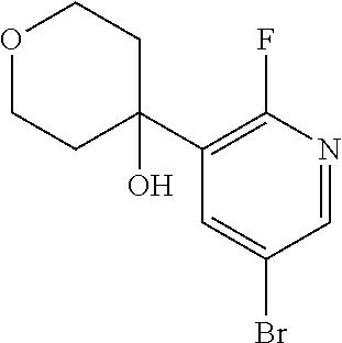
C1=C(Br)C=NC(F)=C1C1(O)CCOCC1
